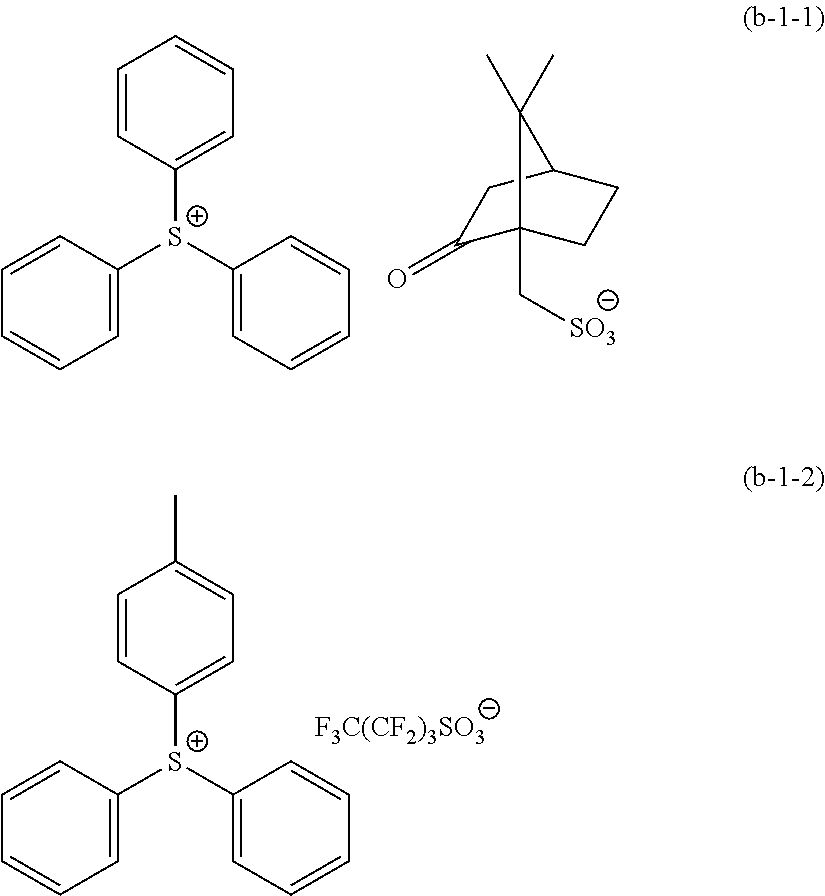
C1([S+](C2=CC=CC=C2)C2=CC=C(C)C=C2)=CC=CC=C1.[F3C(CF2)3SO3].C1([S+](C2=CC=CC=C2)C2=CC=CC=C2)=CC=CC=C1.C1(=O)C2(C[SO3])CCC(C1)C2(C)C
